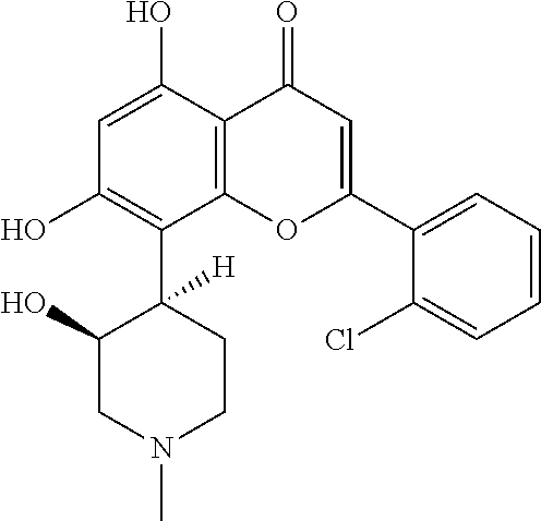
C12=C(C(O)=CC(O)=C1C1([H])C(O)CN(C)CC1)C(=O)C=C(C1=CC=CC=C1Cl)O2
